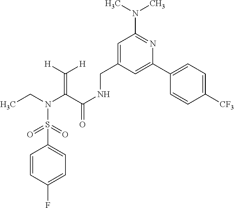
C1(S(=O)(=O)N(CC)C(C(NCC2=CC(N(C)C)=NC(C3=CC=C([CF3])C=C3)=C2)=O)=C([H])[H])=CC=C(F)C=C1
